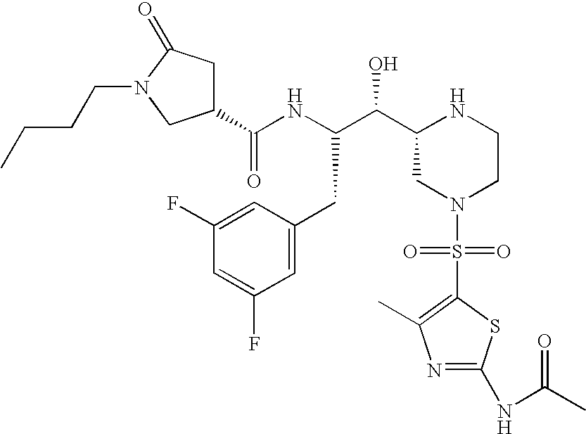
C1(C(NC(C(C2CN(S(=O)(=O)C3=C(C)N=C(NC(C)=O)S3)CCN2)O)CC2=CC(F)=CC(F)=C2)=O)CC(=O)N(CCCC)C1
